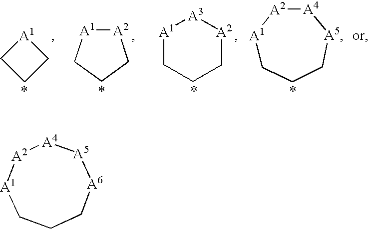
C1CC[A1]1.[A2]1[A1]CCC1.[A1]1CCC[A2][A3]1.C1CC[A5][A4][A2][A1]1.[A1]1CCC[A6][A5][A4][A2]1
